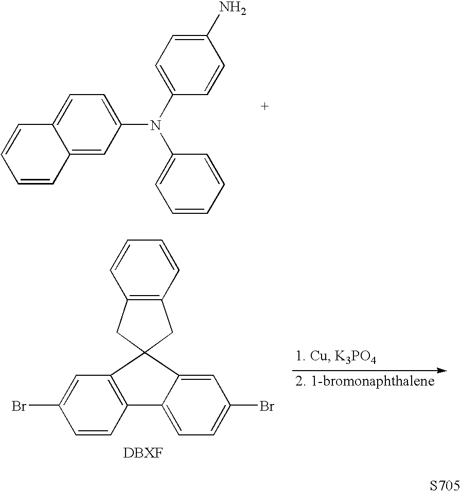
C12=CC(N(C3=CC=C(N)C=C3)C3=CC=CC=C3)=CC=C1C=CC=C2.C1=CC2=C(C=C1Br)C1(C3=CC(Br)=CC=C23)CC2=C(C1)C=CC=C2.[S705]
